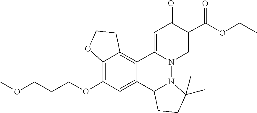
N12N3C(=CC(=O)C(C(=O)OCC)=C3)C3=C4C(=C(OCCCOC)C=C3C1CCC2(C)C)OCC4
